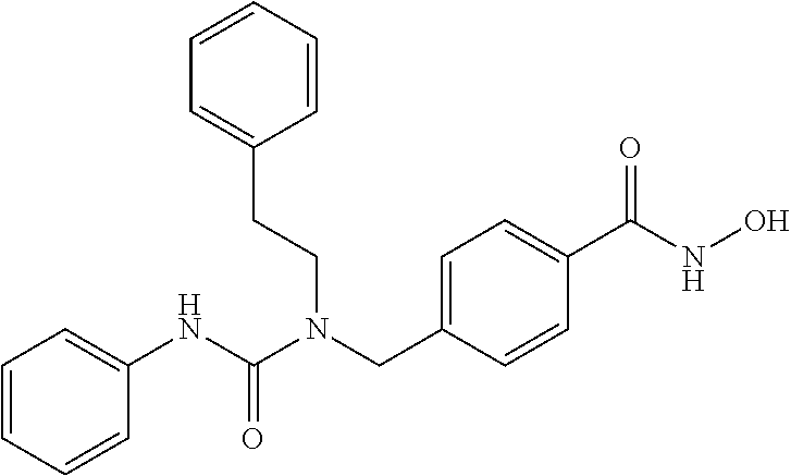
C1=CC=CC(NC(N(CC2=CC=C(C(NO)=O)C=C2)CCC2=CC=CC=C2)=O)=C1
